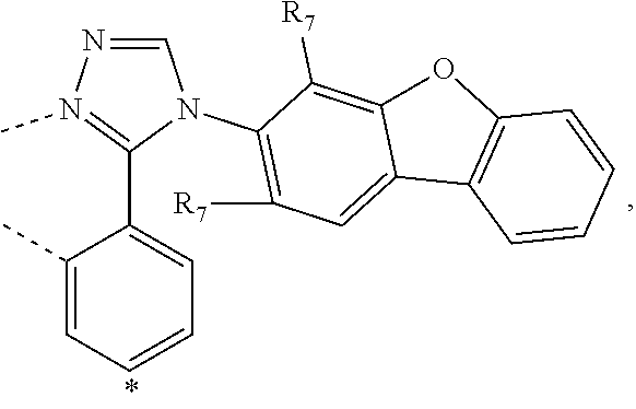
N1=CN(C2=C([R7])C=C3C(=C2[R7])OC2=C3C=CC=C2)C(C2=CC=CC=C2C)=N1C
